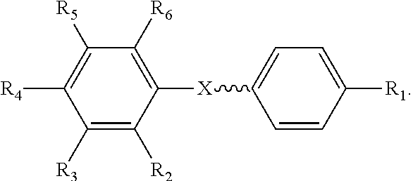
C1([R3])=C([R2])C([X]C2=CC=C([R1])C=C2)=C([R6])C([R5])=C1[R4]
